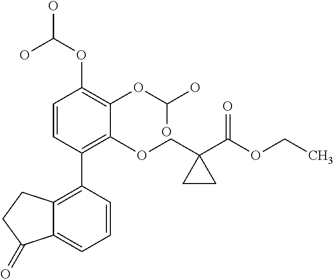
C1=CC(C2=C3C(=CC=C2)C(=O)CC3)=C(OCC2(C(OCC)=O)CC2)C(OC(O)O)=C1OC(O)O
